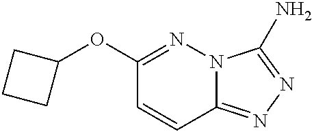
C1(OC2CCC2)=NN2C(=NN=C2N)C=C1
